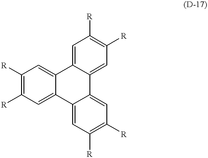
C1([R])=C([R])C=C2C(=C1)C1=CC([R])=C([R])C=C1C1=CC([R])=C([R])C=C21
